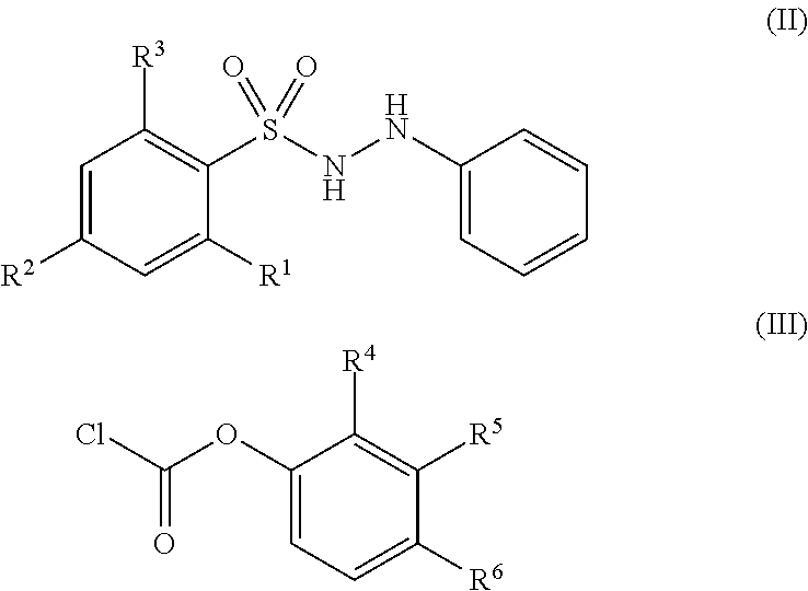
C1=C([R2])C=C([R1])C(S(NNC2=CC=CC=C2)(=O)=O)=C1[R3].C1(OC(Cl)=O)=CC=C([R6])C([R5])=C1[R4]
